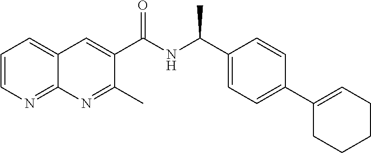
C1=CN=C2C(=C1)C=C(C(NC(C1=CC=C(C3=CCCCC3)C=C1)C)=O)C(C)=N2
